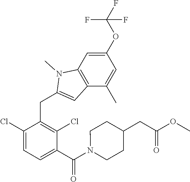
C1(Cl)=CC=C(C(N2CCC(CC(OC)=O)CC2)=O)C(Cl)=C1CC1=CC2=C(N1C)C=C(OC(F)(F)F)C=C2C
